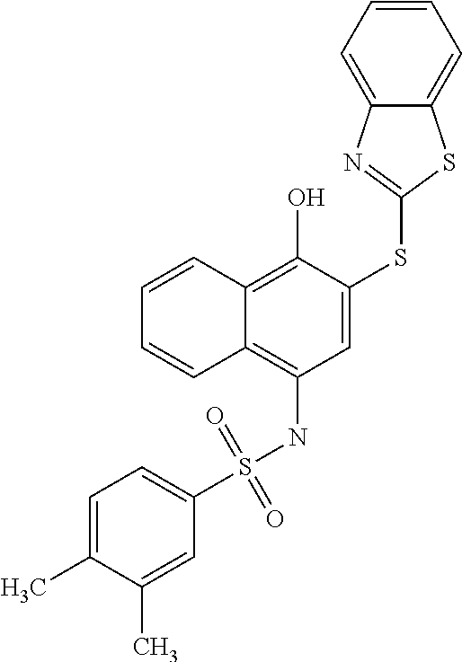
C1(S(NC2=C3C(=C(O)C(SC4=NC5=CC=CC=C5S4)=C2)C=CC=C3)(=O)=O)=CC=C(C)C(C)=C1
